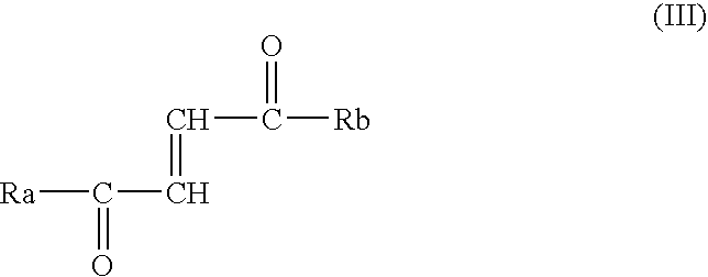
[Ra]C(C=CC([Rb])=O)=O
